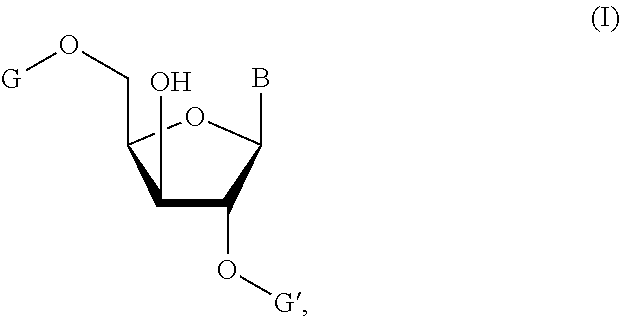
C1(O)C(O[G])C(B)OC1CO[G]
